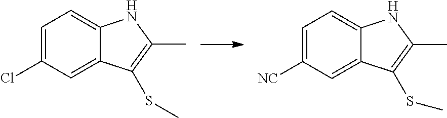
C1=C(Cl)C=C2C(=C1)NC(C)=C2SC.C1=C([NC])C=C2C(=C1)NC(C)=C2SC
